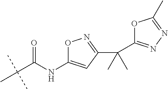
O1C(NC(C(C)(C)C)=O)=CC(C(C)(C)C2=NN=C(C)O2)=N1
